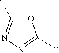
O1C(C)=NN=C1C
